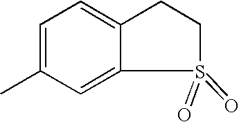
C1=C(C)C=C2C(=C1)CCS2(=O)=O
